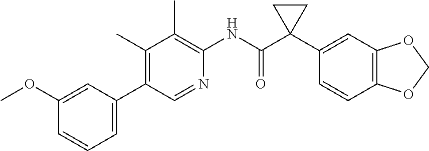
C1(C)=C(C2=CC=CC(OC)=C2)C=NC(NC(C2(C3=CC4=C(C=C3)OCO4)CC2)=O)=C1C
